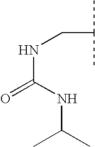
C(NCC(C)C)(=O)NC(C)C
